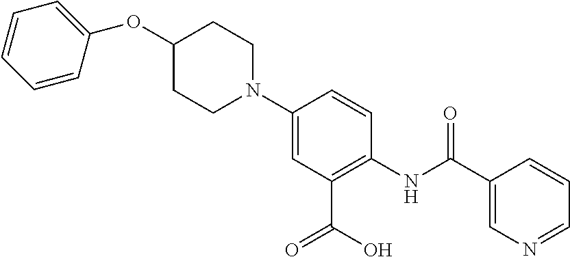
N1(C2=CC(C(O)=O)=C(NC(=O)C3=CN=CC=C3)C=C2)CCC(OC2=CC=CC=C2)CC1
